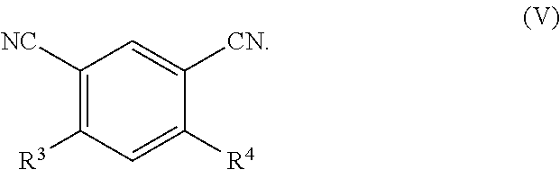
C1([NC])=C([R3])C=C([R4])C([CN])=C1
